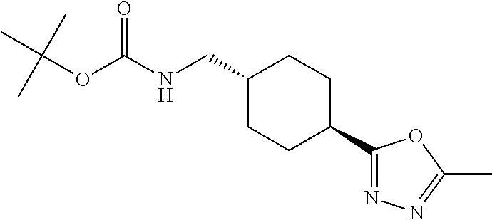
N(C(OC(C)(C)C)=O)CC1CCC(C2=NN=C(C)O2)CC1
